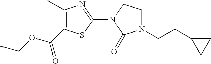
C1(C)=C(C(OCC)=O)SC(N2C(=O)N(CCC3CC3)CC2)=N1
